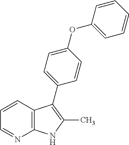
C12=C(C=CC=N1)C(C1=CC=C(OC3=CC=CC=C3)C=C1)=C(C)N2
